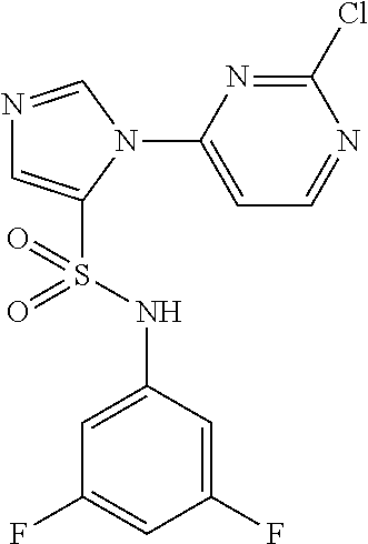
N1=CN(C2=CC=NC(Cl)=N2)C(S(NC2=CC(F)=CC(F)=C2)(=O)=O)=C1
